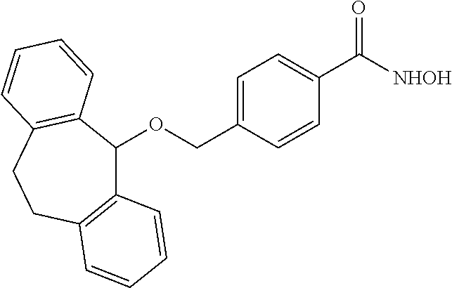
C1=C(COC2C3=C(CCC4=C2C=CC=C4)C=CC=C3)C=CC(C([NHOH])=O)=C1
